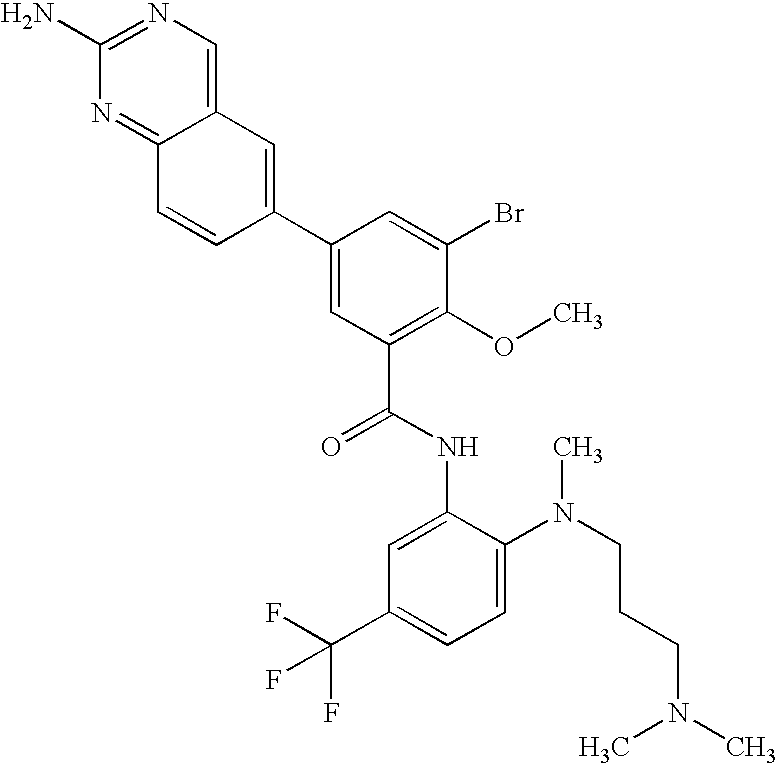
C12=NC(N)=NC=C1C=C(C1=CC(C(NC3=CC(C(F)(F)F)=CC=C3N(CCCN(C)C)C)=O)=C(OC)C(Br)=C1)C=C2
